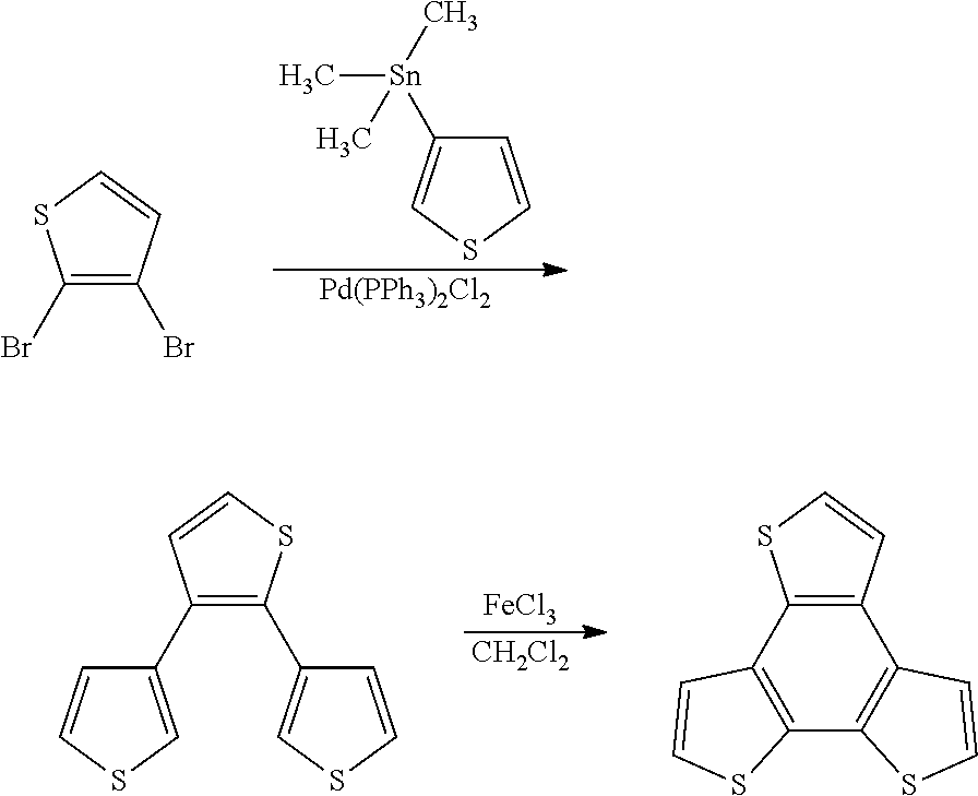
C1(Br)=C(Br)C=CS1.C1=CSC=C1[Sn](C)(C)C.[Pd(PPh3)2Cl2].[FeCl3].[CH2Cl2].C1(C2=CSC=C2)=C(C2=CSC=C2)SC=C1.C12=C(C=CS1)C1=C(C3=C2C=CS3)SC=C1
